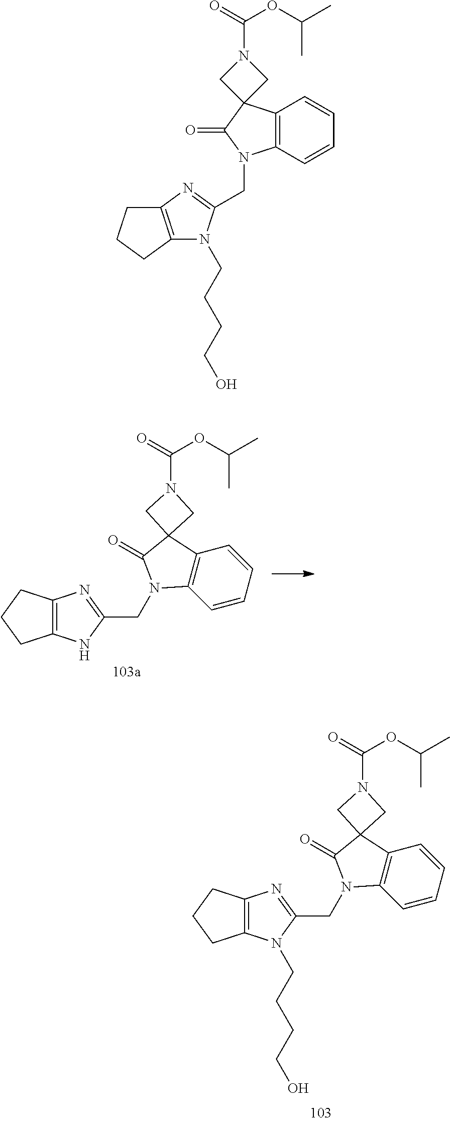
C12=C(N=C(CN3C4=C(C=CC=C4)C4(C3=O)CN(C(OC(C)C)=O)C4)N1CCCCO)CCC2.C12=C(N=C(CN3C4=C(C=CC=C4)C4(C3=O)CN(C(=O)OC(C)C)C4)N1)CCC2.C12=C(N=C(CN3C4=C(C5(C3=O)CN(C(OC(C)C)=O)C5)C=CC=C4)N1CCCCO)CCC2
